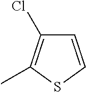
C1=CSC(C)=C1Cl
